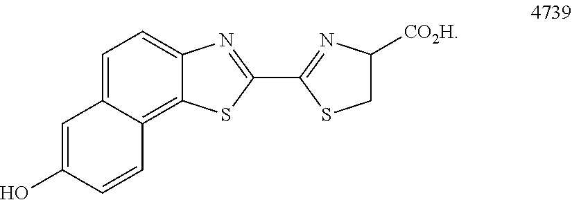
C1=C(O)C=CC2=C3C(=CC=C12)N=C(C1=NC([CO2H])CS1)S3
